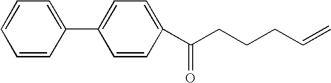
C1(C2=CC=C(C(CCCC=C)=O)C=C2)=CC=CC=C1
